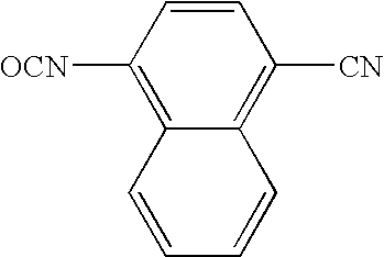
C12=C([OCN])C=CC([CN])=C1C=CC=C2
